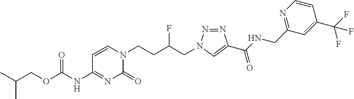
C1(NC(OCC(C)C)=O)=NC(=O)N(CCC(CN2N=NC(C(NCC3=NC=CC(C(F)(F)F)=C3)=O)=C2)F)C=C1
